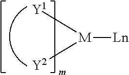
[M]([Ln])([Y2])[Y1]
